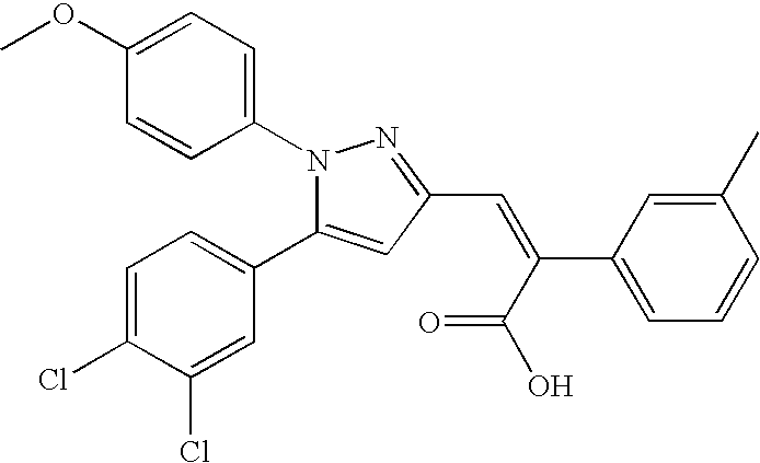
C1(OC)=CC=C(N2C(C3=CC=C(Cl)C(Cl)=C3)=CC(C=C(C(O)=O)C3=CC=CC(C)=C3)=N2)C=C1
